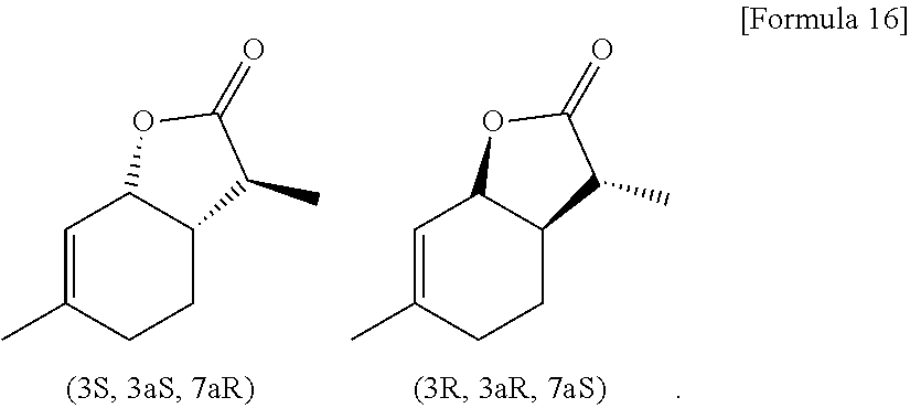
C1=C(C)CCC2C1OC(=O)C2C.C1=C(C)CCC2C1OC(=O)C2C
